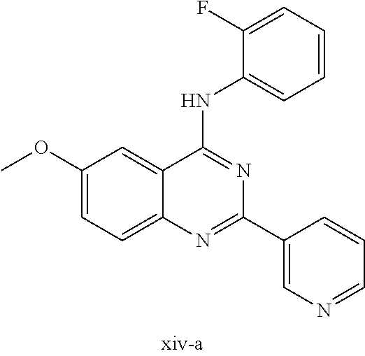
C1(OC)=CC=C2C(=C1)C(NC1=CC=CC=C1F)=NC(C1=CN=CC=C1)=N2
